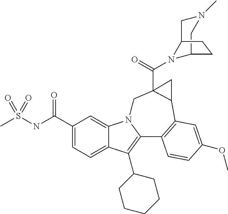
CS(NC(C1=CC=C2C(=C1)N1C(=C2C2CCCCC2)C2=C(C3C(C(=O)N4C5CN(C)CC4CC5)(C1)C3)C=C(OC)C=C2)=O)(=O)=O
